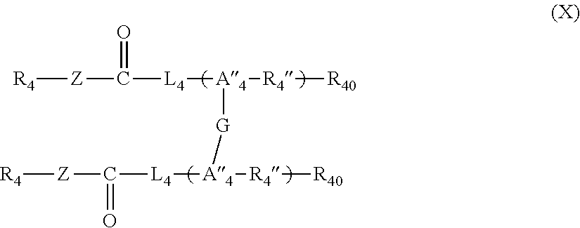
[R4][Z]C(=O)[L4][A4]([R4][R40])[G][A4]([L4]C([Z][R4])=O)[R4][R40]
